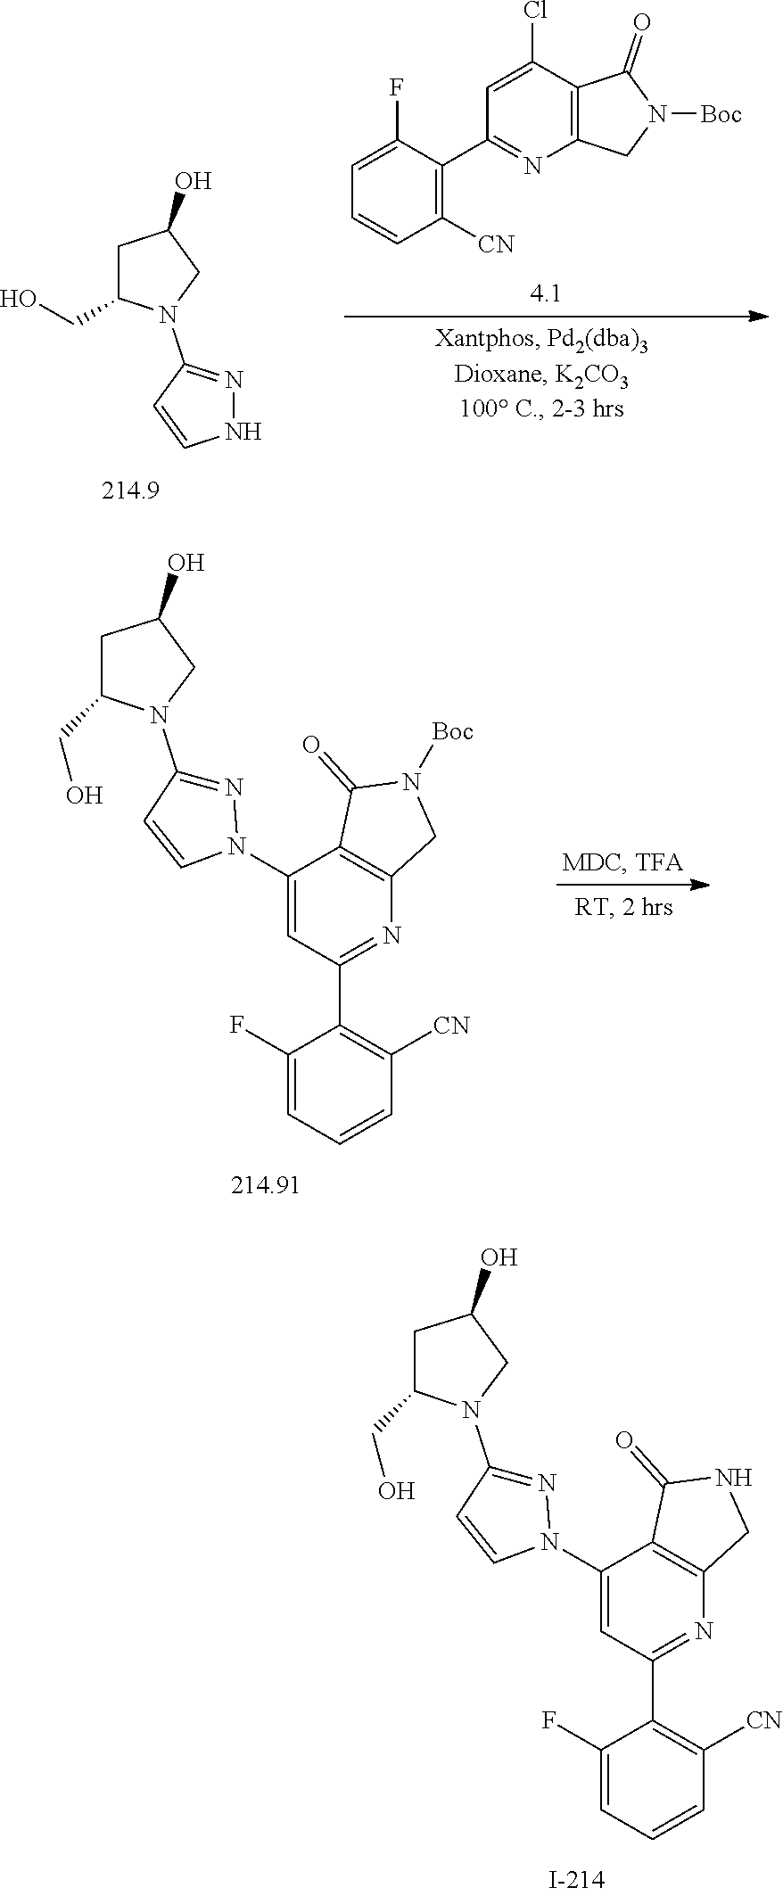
C1(F)=CC=CC([CN])=C1C1=NC2=C(C(N3N=C(N4CC(O)CC4CO)C=C3)=C1)C(=O)N([Boc])C2.C1(F)=CC=CC([CN])=C1C1=NC2=C(C(N3N=C(N4CC(O)CC4CO)C=C3)=C1)C(=O)NC2.C1([CN])=C(C2=NC3=C(C(Cl)=C2)C(=O)N([Boc])C3)C(F)=CC=C1.C1C(CO)N(C2=NNC=C2)CC1O
